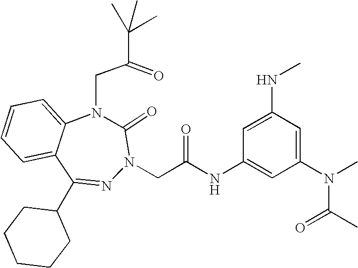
C1=CC=C2C(=C1)N(CC(=O)C(C)(C)C)C(=O)N(CC(NC1=CC(N(C)C(C)=O)=CC(NC)=C1)=O)N=C2C1CCCCC1
